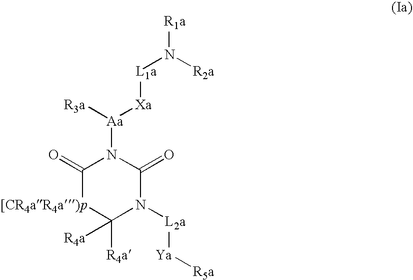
C1(=O)[[CR4aR4a)p]C([R4a])([R4a])N([L2a][Ya][R5a])C(=O)N1[Aa]([R3a])[Xa][L1a]N([R2a])[R1a]
